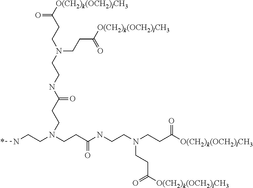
O=C([O(CH2)k(OCH2)lCH3])CCN(CCNC(CCN(CCN*)CCC(=O)NCCN(CCC([O(CH2)k(OCH2)lCH3])=O)CCC([O(CH2)k(OCH2)lCH3])=O)=O)CCC([O(CH2)k(OCH2)lCH3])=O
